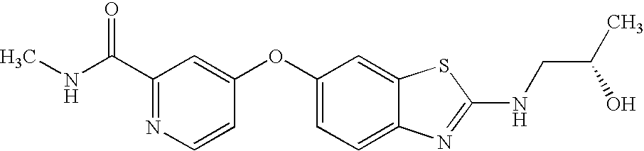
N1=C(C(=O)NC)C=C(OC2=CC=C3C(=C2)SC(NCC(C)O)=N3)C=C1
